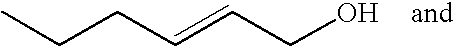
CCCC=CCO
